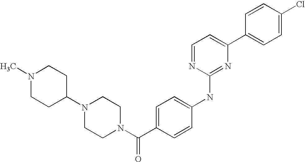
C1=CC(C2=CC=NC(NC3=CC=C(C(N4CCN(C5CCN(C)CC5)CC4)=O)C=C3)=N2)=CC=C1Cl
